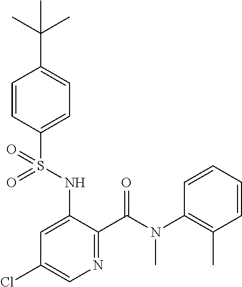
C1=CC(S(NC2=CC(Cl)=CN=C2C(N(C2=C(C)C=CC=C2)C)=O)(=O)=O)=CC=C1C(C)(C)C
